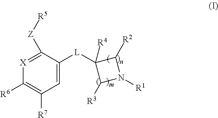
C1=C([L]C2([R4])C([R3])N([R1])C2[R2])C([Z][R5])=[X]C([R6])=C1[R7]
